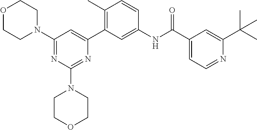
C1(N2CCOCC2)=NC(N2CCOCC2)=NC(C2=C(C)C=CC(NC(C3=CC=NC(C(C)(C)C)=C3)=O)=C2)=C1
